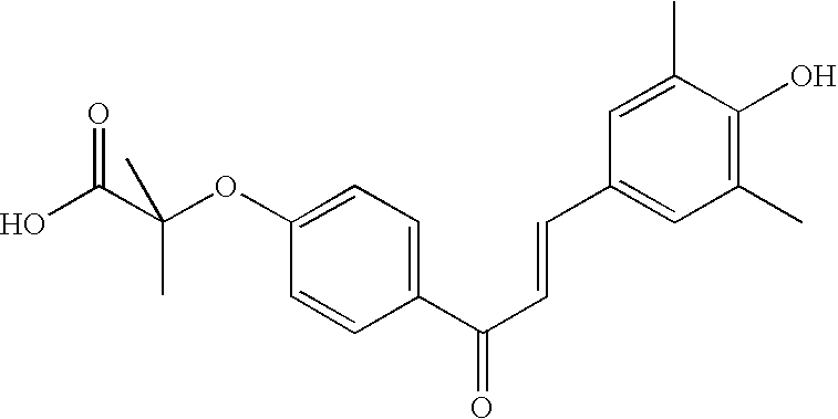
OC(C(OC1=CC=C(C(C=CC2=CC(C)=C(O)C(C)=C2)=O)C=C1)(C)C)=O
